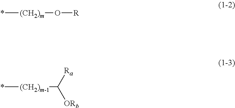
*[(CH2)m]O[R].*[(CH2)m-1]C([ORb])[Ra]
